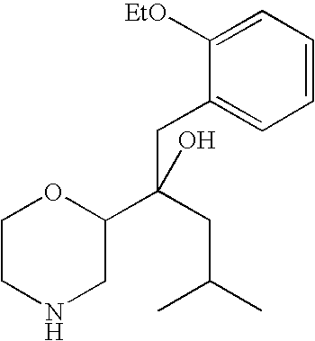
C1=CC=C([EtO])C(CC(CC(C)C)(O)C2OCCNC2)=C1
